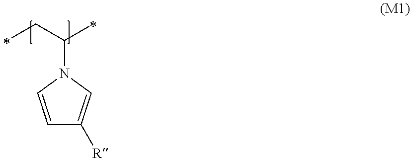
C1=CN(C(CC)C)C=C1[R]
